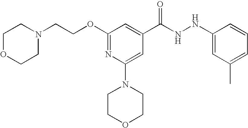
C1OCCN(CCOC2=NC(N3CCOCC3)=CC(C(NNC3=CC(C)=CC=C3)=O)=C2)C1
